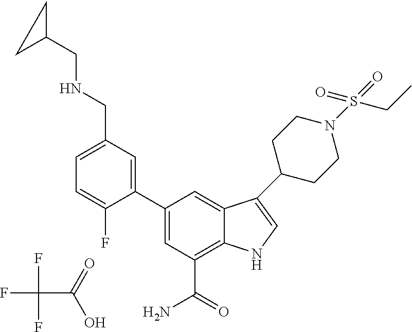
FC(C(=O)O)(F)F.C1=C(CNCC2CC2)C=C(C2=CC(C(=O)N)=C3C(=C2)C(C2CCN(S(=O)(=O)CC)CC2)=CN3)C(F)=C1
